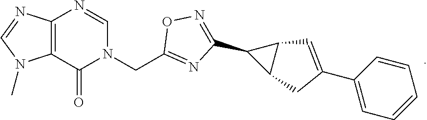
C1(C2=NOC(CN3C=NC4=C(C3=O)N(C)C=N4)=N2)C2C1C=C(C1=CC=CC=C1)C2
